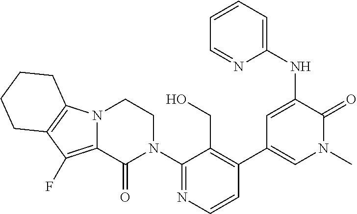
N12C(=C(F)C3=C1CCCC3)C(=O)N(C1=NC=CC(C3=CN(C)C(=O)C(NC4=CC=CC=N4)=C3)=C1CO)CC2
